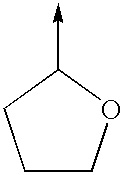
C1COC(->C)C1
